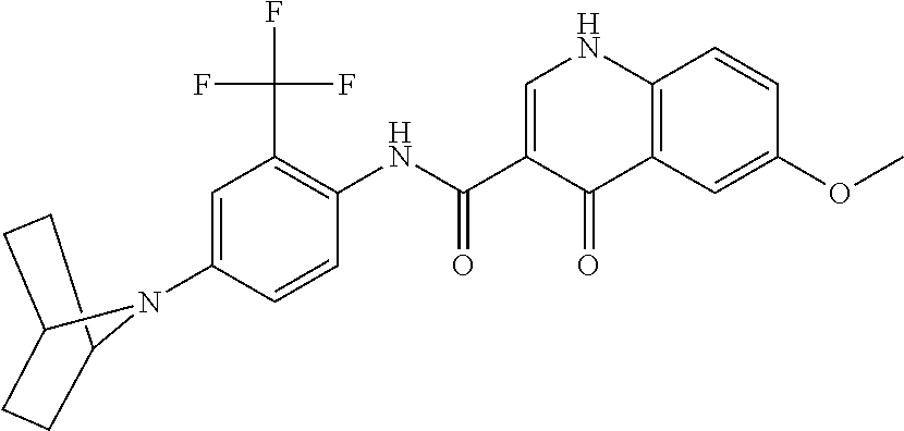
C1=C(N2C3CCC2CC3)C=CC(NC(C2=CNC3=C(C2=O)C=C(OC)C=C3)=O)=C1C(F)(F)F
